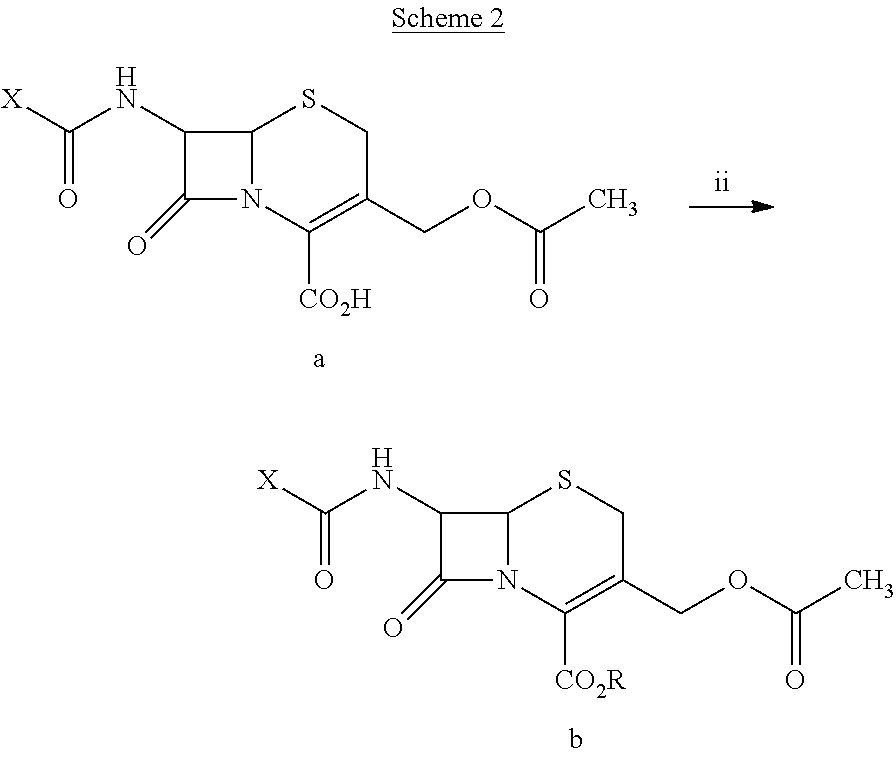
C12N(C([CO2R])=C(COC(C)=O)CS1)C(=O)C2NC([X])=O.C12N(C([CO2H])=C(COC(C)=O)CS1)C(=O)C2NC([X])=O
